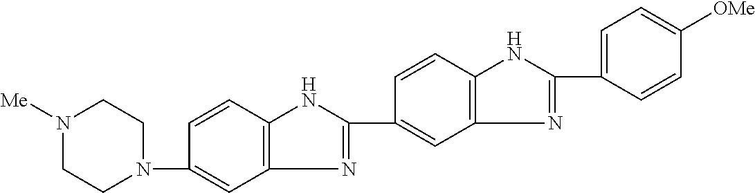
N1([Me])CCN(C2=CC3=C(C=C2)NC(C2=CC4=C(C=C2)NC(C2=CC=C([OMe])C=C2)=N4)=N3)CC1
